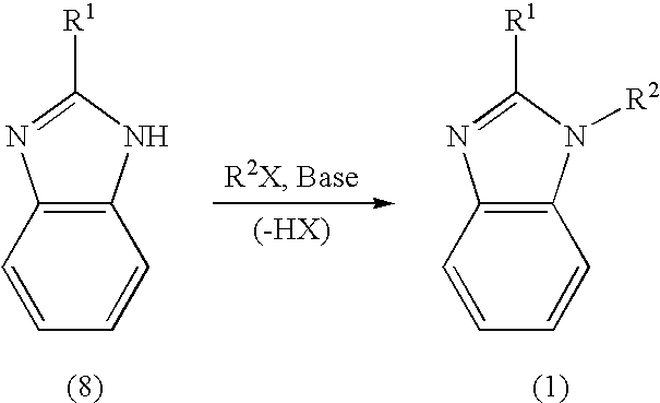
C12=C(C=CC=C1)N=C([R1])N2.C12=C(C=CC=C1)N=C([R1])N2[R2]
